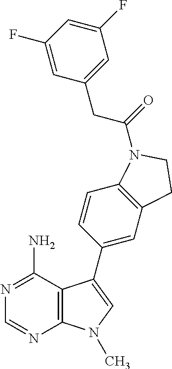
N1=C(N)C2=C(N=C1)N(C)C=C2C1=CC2=C(C=C1)N(C(=O)CC1=CC(F)=CC(F)=C1)CC2
